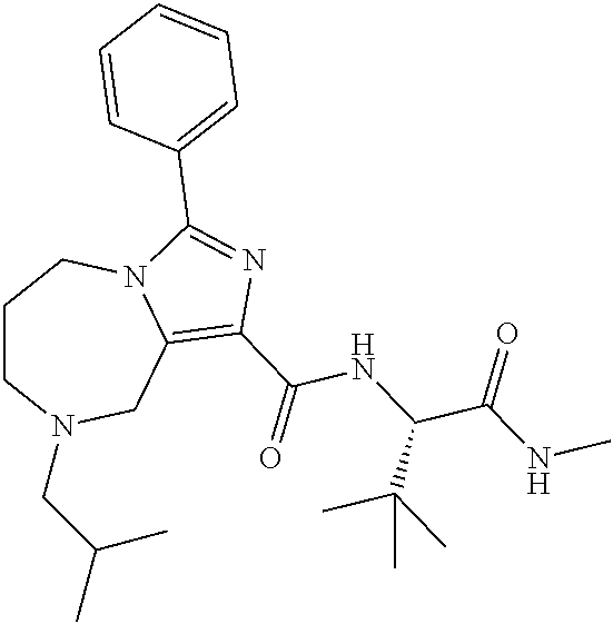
C1CN(CC(C)C)CC2=C(C(=O)NC(C(NC)=O)C(C)(C)C)N=C(C3=CC=CC=C3)N2C1
